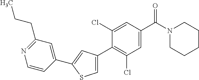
C1(C2=C(Cl)C=C(C(N3CCCCC3)=O)C=C2Cl)=CSC(C2=CC(CCC)=NC=C2)=C1
